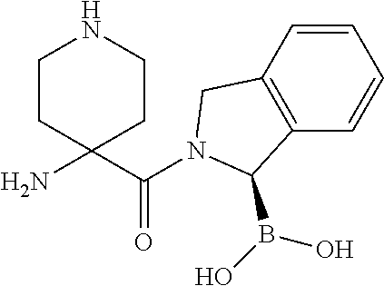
C1(C(=O)N2CC3=C(C=CC=C3)C2B(O)O)(N)CCNCC1
